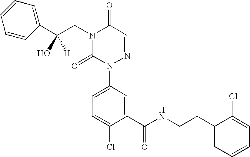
C1(C(CN2C(=O)N(C3=CC=C(Cl)C(C(NCCC4=CC=CC=C4Cl)=O)=C3)N=CC2=O)(O)[H])=CC=CC=C1
